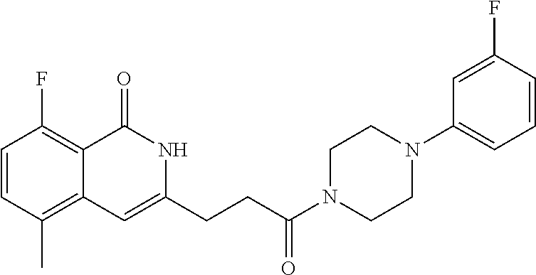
C1=CC(C)=C2C(=C1F)C(=O)NC(CCC(N1CCN(C3=CC=CC(F)=C3)CC1)=O)=C2
